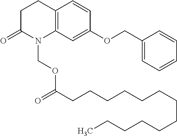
C12=C(CCC(=O)N1COC(CCCCCCCCCCCCC)=O)C=CC(OCC1=CC=CC=C1)=C2
